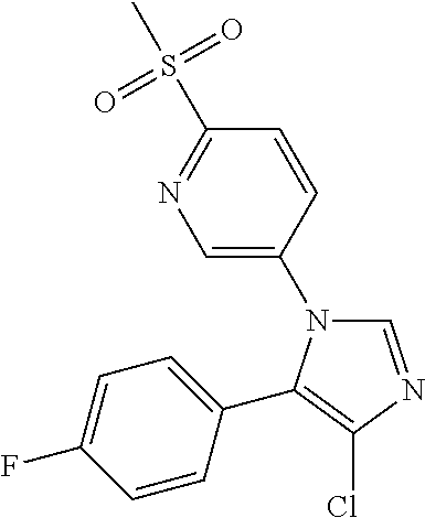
C1=C(N2C=NC(Cl)=C2C2=CC=C(F)C=C2)C=CC(S(C)(=O)=O)=N1
